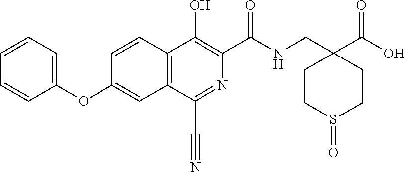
C1=CC=C(OC2=CC3=C(C=C2)C(O)=C(C(NCC2(C(O)=O)CCS(=O)CC2)=O)N=C3C#N)C=C1
